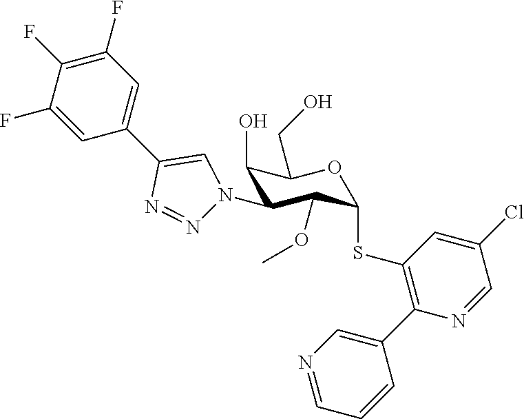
C1(O)C(N2N=NC(C3=CC(F)=C(F)C(F)=C3)=C2)C(OC)C(SC2=C(C3=CN=CC=C3)N=CC(Cl)=C2)OC1CO
